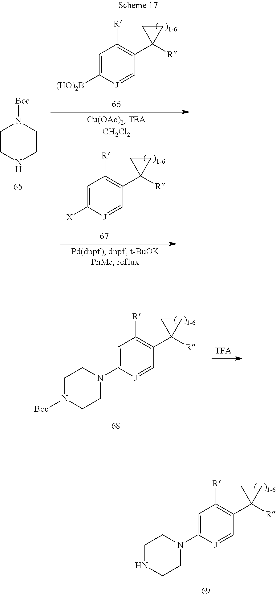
C1CNCCN1[Boc].C1=C([(HO)2B])[J]=CC(C2([R])CC2)=C1[R].C1=C([X])[J]=CC(C2([R])CC2)=C1[R].C1=C(N2CCNCC2)[J]=CC(C2([R])CC2)=C1[R].C1=C(N2CCN([Boc])CC2)[J]=CC(C2([R])CC2)=C1[R]
